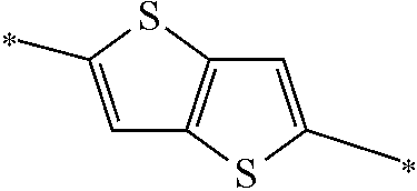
C12=C(C=C(C)S1)SC(C)=C2
